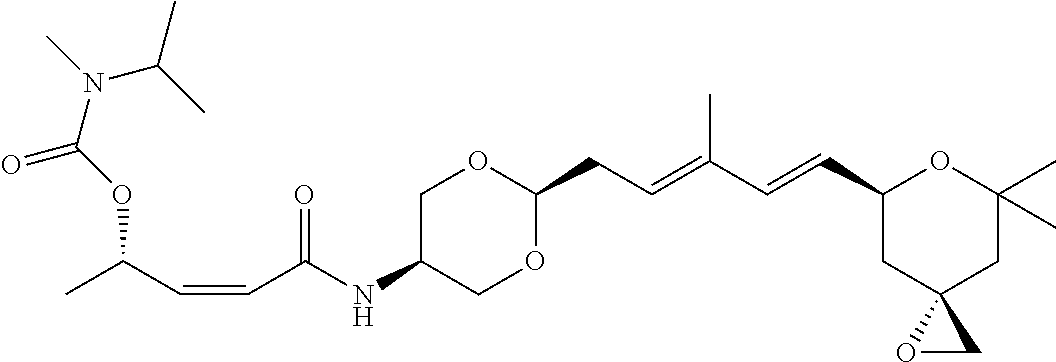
C1C(NC(C=CC(C)OC(=O)N(C(C)C)C)=O)COC(CC=C(C=CC2CC3(CC(C)(C)O2)OC3)C)O1
